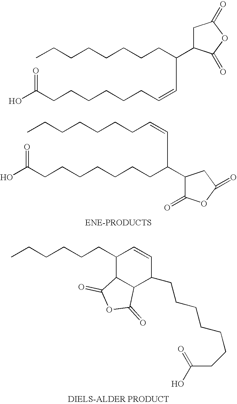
CCCCCCCC=CC(C1C(=O)OC(=O)C1)CCCCCCCC(O)=O.CCCCCCC1C2C(C(CCCCCCCC(=O)O)C=C1)C(=O)OC2=O.CCCCCCCCC(C1CC(=O)OC1=O)C=CCCCCCCC(O)=O
